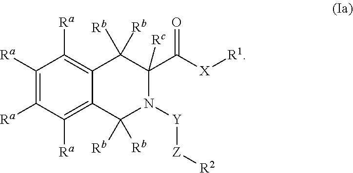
C12=C([Ra])C([Ra])=C([Ra])C([Ra])=C1C([Rb])([Rb])N([Y][Z][R2])C(C([X][R1])=O)([Rc])C2([Rb])[Rb]
